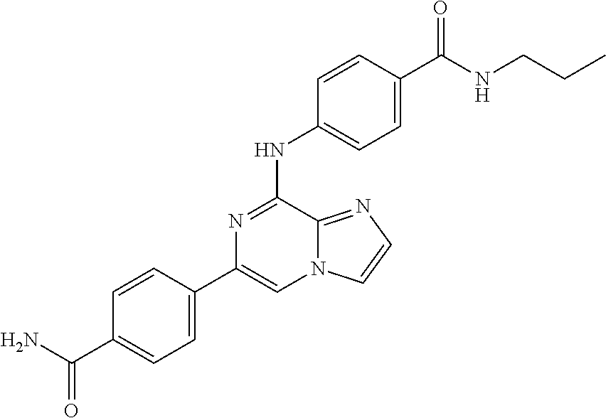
C1=CC(C(NCCC)=O)=CC=C1NC1=NC(C2=CC=C(C(N)=O)C=C2)=CN2C1=NC=C2
